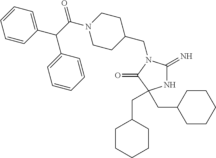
N1C(=N)N(CC2CCN(C(=O)C(C3=CC=CC=C3)C3=CC=CC=C3)CC2)C(=O)C1(CC1CCCCC1)CC1CCCCC1
